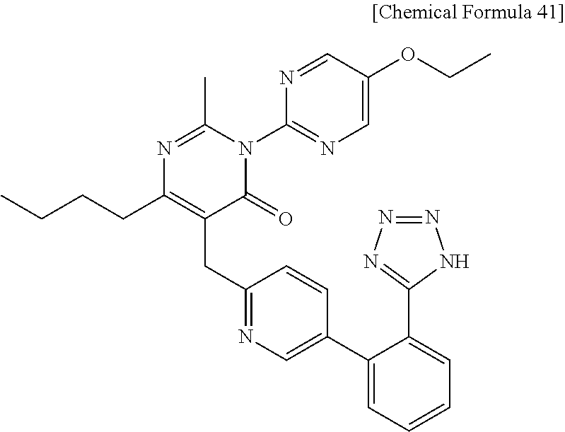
CCCCC1=C(CC2=NC=C(C3=CC=CC=C3C3=NN=NN3)C=C2)C(=O)N(C2=NC=C(OCC)C=N2)C(C)=N1
